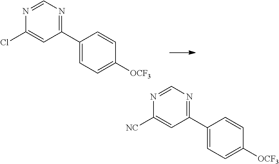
C1=C(C2=NC=NC(Cl)=C2)C=CC([OCF3])=C1.C1=C(C2=NC=NC([NC])=C2)C=CC([OCF3])=C1
